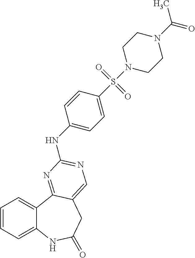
C1=CC=C2C(=C1)C1=NC(NC3=CC=C(S(N4CCN(C(=O)C)CC4)(=O)=O)C=C3)=NC=C1CC(=O)N2
